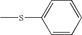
C1(SC)=CC=CC=C1
